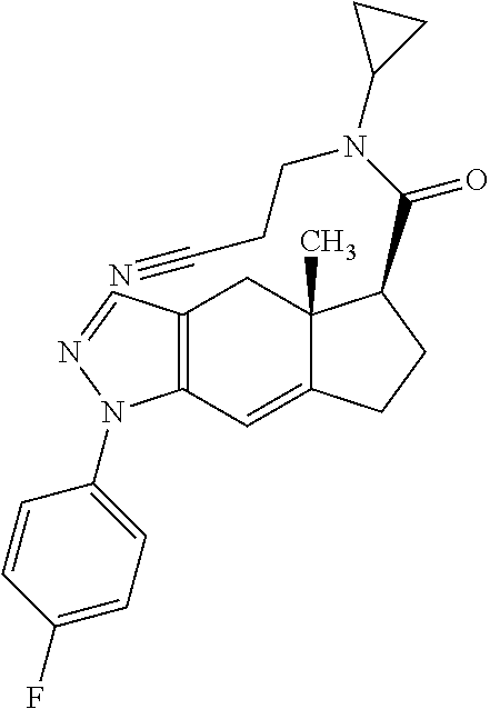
C12=C(C=C3C(C)(C1)C(C(N(C1CC1)CCC#N)=O)CC3)N(C1=CC=C(F)C=C1)N=C2
